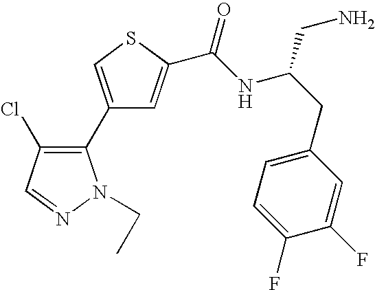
C1(C2=C(Cl)C=NN2CC)=CSC(C(NC(CC2=CC=C(F)C(F)=C2)CN)=O)=C1
